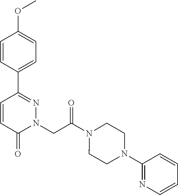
C1=CC(C2=NN(CC(N3CCN(C4=NC=CC=C4)CC3)=O)C(=O)C=C2)=CC=C1OC
